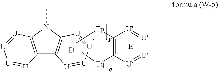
C12=C(N(C)C3=C1[U]=[U][U]=[U]3)[U]=[U][U]=[U]2.[D].C1([Tp]C)=C([Tq]C)[U]=[U][U]=[U]1.[E]
